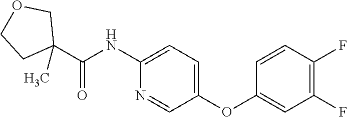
C1(NC(C2(C)COCC2)=O)=CC=C(OC2=CC(F)=C(F)C=C2)C=N1
